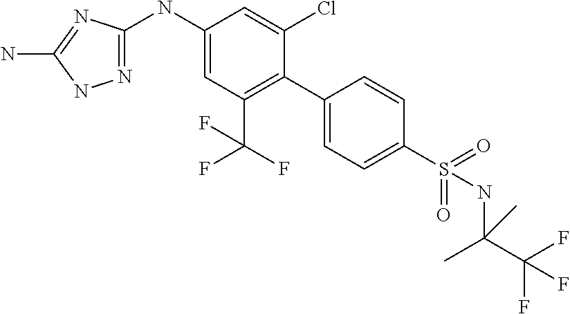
C1(NC2=CC(C(F)(F)F)=C(C3=CC=C(S(=O)(=O)NC(C)(C(F)(F)F)C)C=C3)C(Cl)=C2)=NNC(N)=N1
